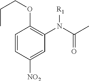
C1=CC([NO2])=CC(N(C(C)=O)[R1])=C1OCCC
